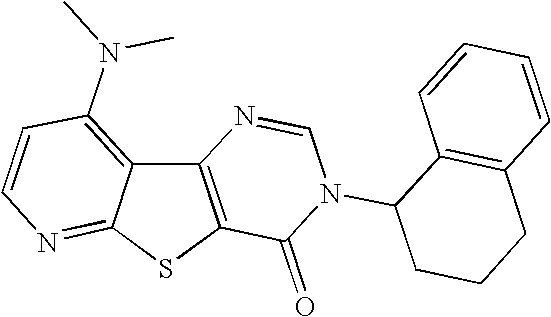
C12=C(SC3=NC=CC(N(C)C)=C13)C(=O)N(C1CCCC3=C1C=CC=C3)C=N2
